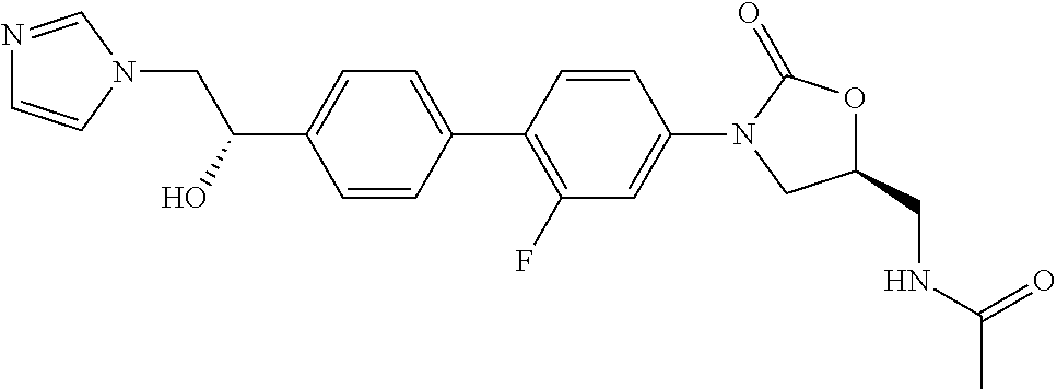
C1(C(O)CN2C=CN=C2)=CC=C(C2=C(F)C=C(N3C(=O)OC(CNC(C)=O)C3)C=C2)C=C1
